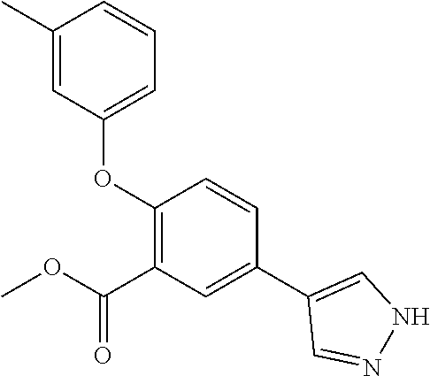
O(C1=C(C(OC)=O)C=C(C2=CNN=C2)C=C1)C1=CC=CC(C)=C1
